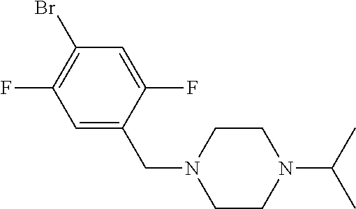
C1(F)=CC(Br)=C(F)C=C1CN1CCN(C(C)C)CC1
